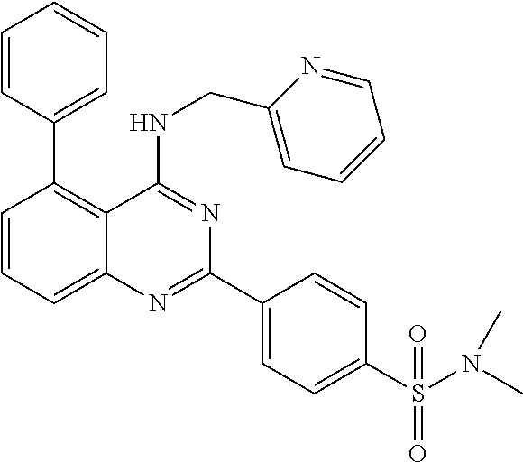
C1=CC=C2C(=C1C1=CC=CC=C1)C(NCC1=CC=CC=N1)=NC(C1=CC=C(S(N(C)C)(=O)=O)C=C1)=N2
